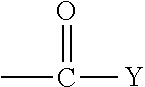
CC(=O)[Y]
